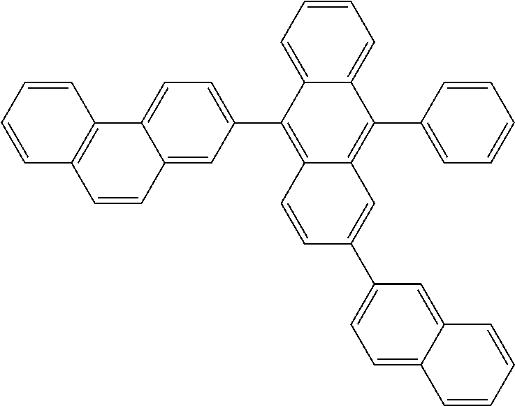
C1=CC=C2C(=C1)C(C1=CC=CC=C1)=C1C(=C2C2=CC=C3C(=C2)C=CC2=C3C=CC=C2)C=CC(C2=CC=C3C(=C2)C=CC=C3)=C1
